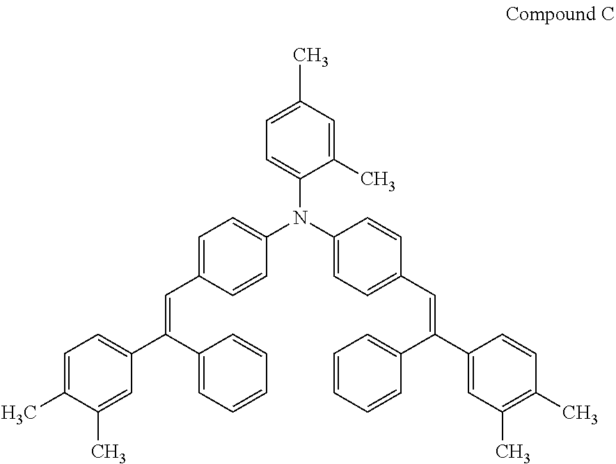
C1=C(C)C(C)=CC(C(C2=CC=CC=C2)=CC2=CC=C(N(C3=CC=C(C)C=C3C)C3=CC=C(C=C(C4=CC=CC=C4)C4=CC(C)=C(C)C=C4)C=C3)C=C2)=C1
